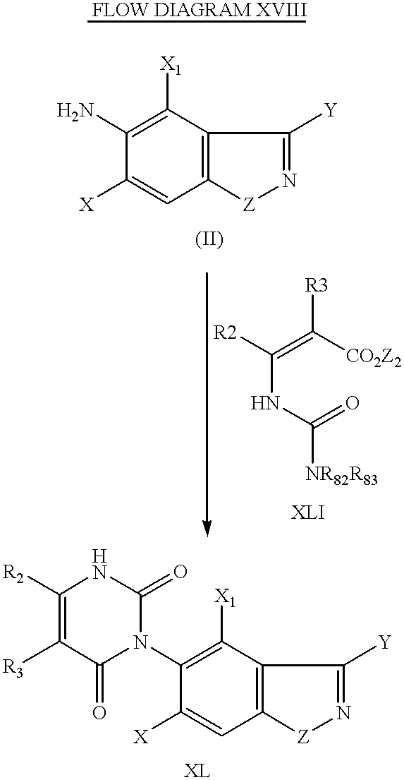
C1([X1])=C(N)C([X])=CC2=C1CC([Y])=N[Z]2.C(NC(=O)[NR82R83])(=C([CO2Z2])[R3])[R2].C1([R2])=C([R3])C(=O)N(C2=C([X1])C3=C(C=C2[X])[Z]N=C([Y])C3)C(=O)N1
